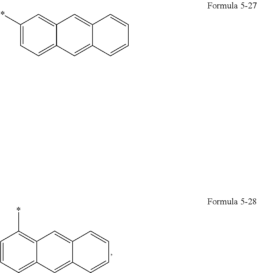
C1=CC=C2C(=C1*)C=C1C(=C2)C=CC=C1.C1(*)=CC=C2C(=C1)C=C1C(=C2)C=CC=C1
